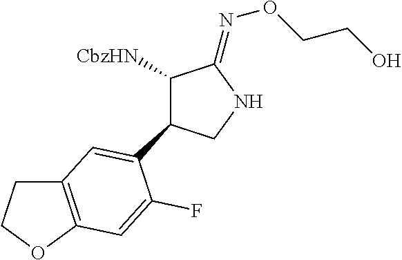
[CbzHN]C1C(C2=CC3=C(OCC3)C=C2F)CNC1=NOCCO
